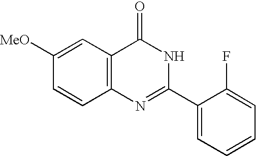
C1([MeO])=CC2=C(C=C1)N=C(C1=CC=CC=C1F)NC2=O
